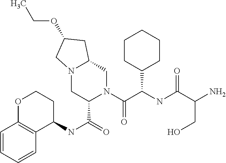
O1C2=C(C(NC(=O)C3N(C(=O)C(NC(=O)C(N)CO)C4CCCCC4)CC4N(C3)CC(OCC)C4)CC1)C=CC=C2
